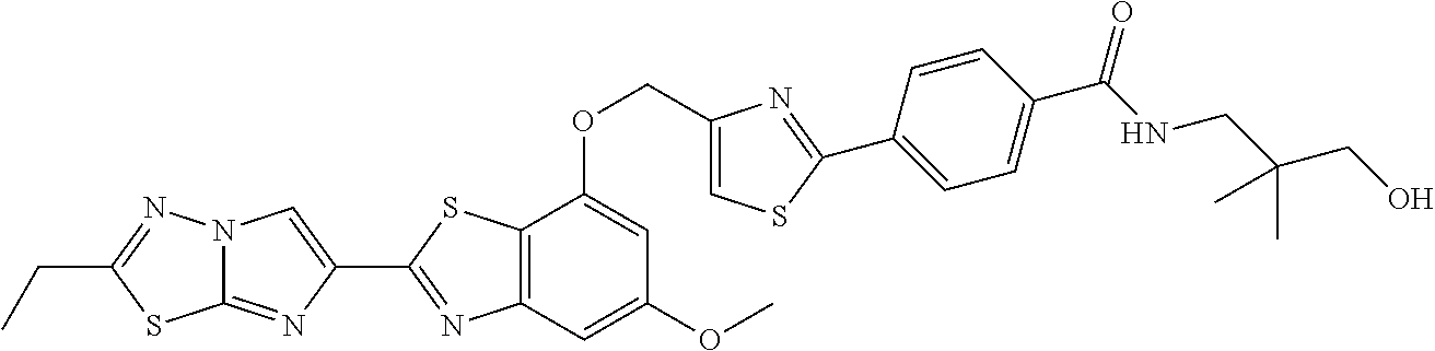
C1(C2=NC3=C(S2)C(OCC2=CSC(C4=CC=C(C(NCC(CO)(C)C)=O)C=C4)=N2)=CC(OC)=C3)=CN2C(=N1)SC(CC)=N2
